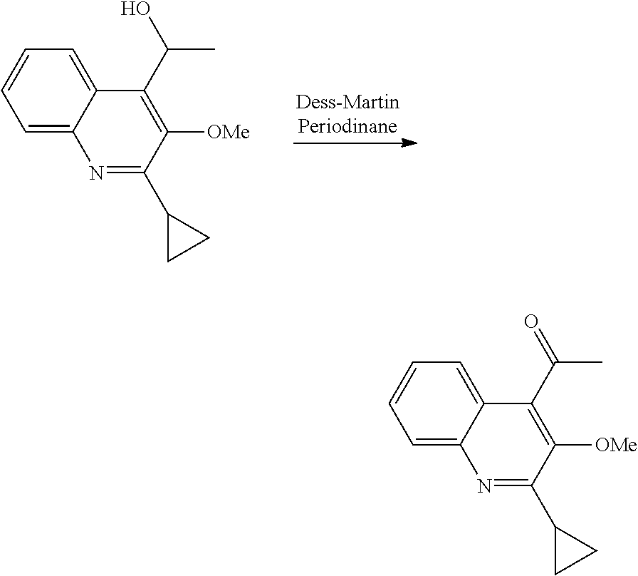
C1=CC=C2C(=C1)C(C(O)C)=C([OMe])C(C1CC1)=N2.C1=CC=C2C(=C1)C(C(=O)C)=C([OMe])C(C1CC1)=N2
